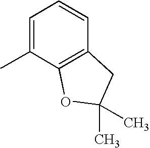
C1=C(C)C2=C(C=C1)CC(C)(C)O2
